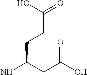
NC(CC(O)=O)CCC(O)=O
